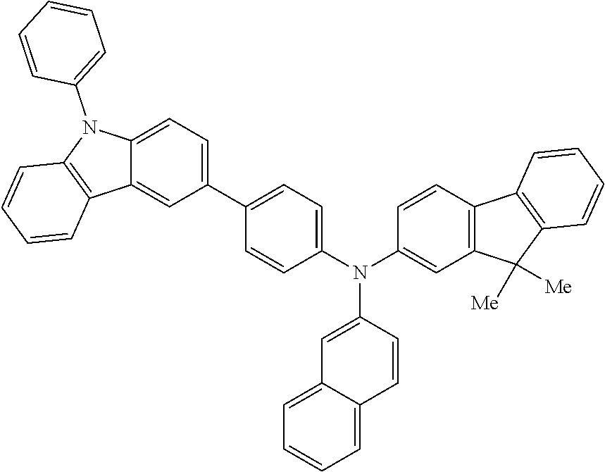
C1=CC(N(C2=CC3=C(C=C2)C2=C(C3([Me])[Me])C=CC=C2)C2=CC3=CC=CC=C3C=C2)=CC=C1C1=CC=C2C(=C1)C1=C(N2C2=CC=CC=C2)C=CC=C1
